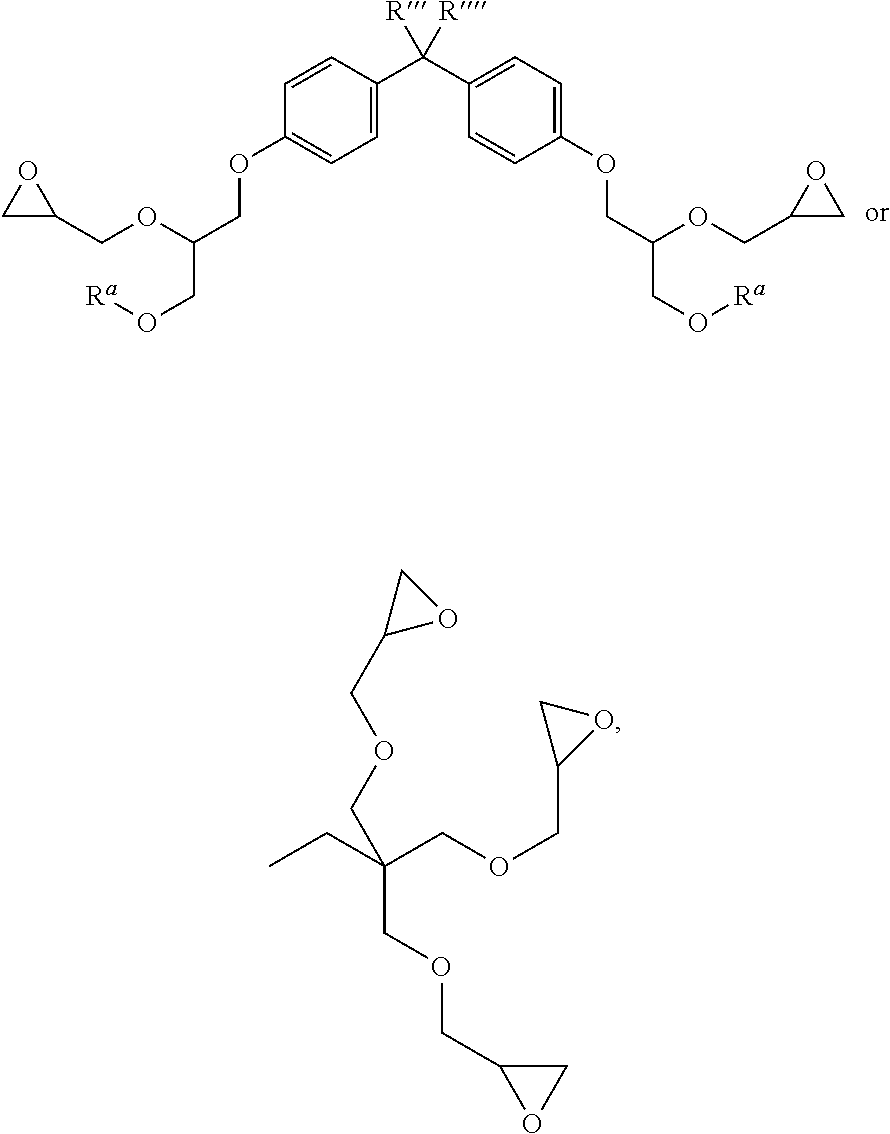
O(C1=CC=C(C(C2=CC=C(OCC(CO[Ra])OCC3OC3)C=C2)([R])[R])C=C1)CC(CO[Ra])OCC1OC1.CCC(COCC1OC1)(COCC1OC1)COCC1OC1
